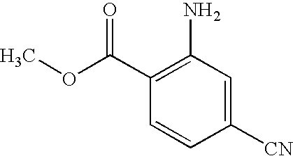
C1(N)=C(C(OC)=O)C=CC([CN])=C1
